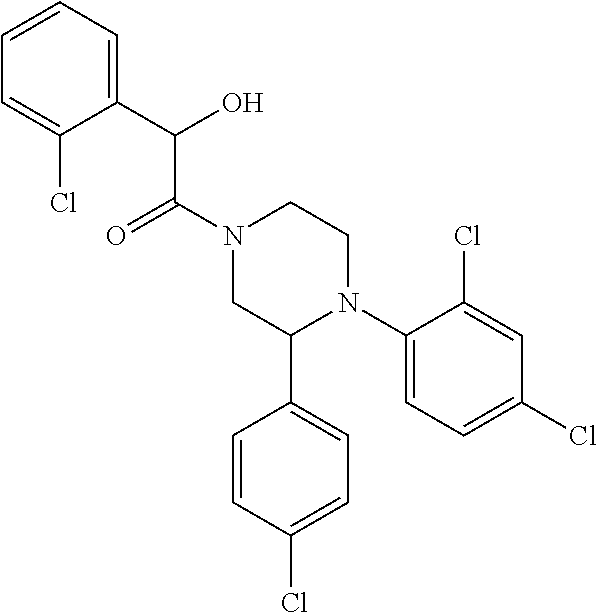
C(N1CC(C2=CC=C(Cl)C=C2)N(C2=CC=C(Cl)C=C2Cl)CC1)(=O)C(O)C1=CC=CC=C1Cl
